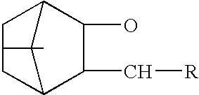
C1(O)C2CCC(C1C[R])C2
